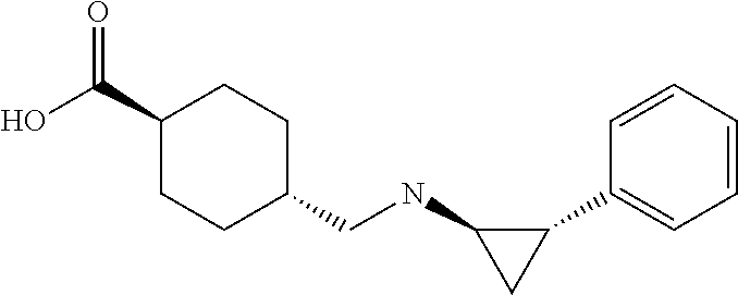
C1=CC=CC(C2C(NCC3CCC(C(O)=O)CC3)C2)=C1
